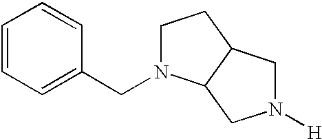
N1([H])CC2C(C1)N(CC1=CC=CC=C1)CC2
